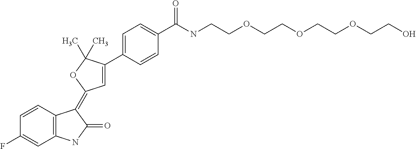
C1(F)=CC2=C(C=C1)C(=C1C=C(C3=CC=C(C(NCCOCCOCCOCCO)=O)C=C3)C(C)(C)O1)C(=O)N2
